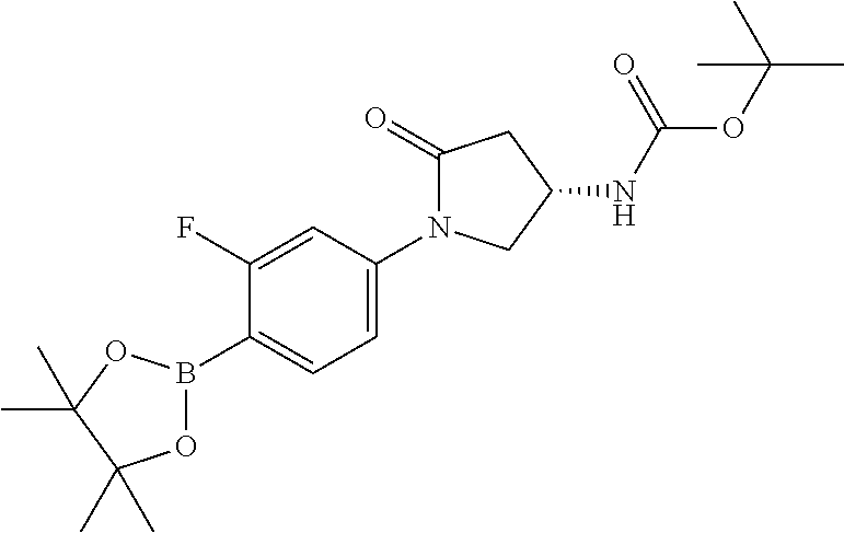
C1(B2OC(C)(C)C(C)(C)O2)=CC=C(N2C(=O)CC(NC(OC(C)(C)C)=O)C2)C=C1F
